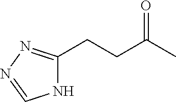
N1C(CCC(C)=O)=NN=C1
